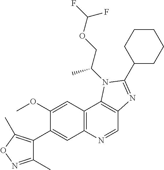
C1(OC)=CC2=C(C=C1C1=C(C)ON=C1C)N=CC1=C2N(C(C)COC(F)F)C(C2CCCCC2)=N1
